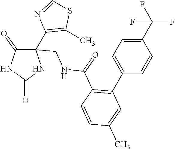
N1=CSC(C)=C1C1(CNC(C2=C(C3=CC=C(C(F)(F)F)C=C3)C=C(C)C=C2)=O)NC(=O)NC1=O
